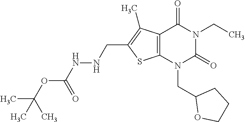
C12=C(N(CC3OCCC3)C(=O)N(CC)C1=O)SC(CNNC(=O)OC(C)(C)C)=C2C
